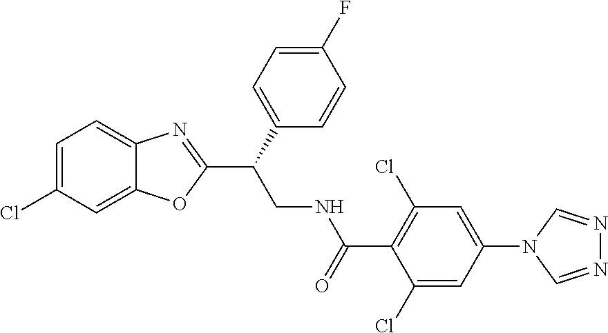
C1=C(Cl)C=C2C(=C1)N=C(C(CNC(C1=C(Cl)C=C(N3C=NN=C3)C=C1Cl)=O)C1=CC=C(F)C=C1)O2
